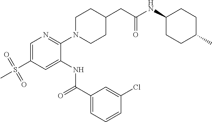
C1=C(S(=O)(=O)C)C=C(NC(C2=CC=CC(Cl)=C2)=O)C(N2CCC(CC(NC3CCC(C)CC3)=O)CC2)=N1
